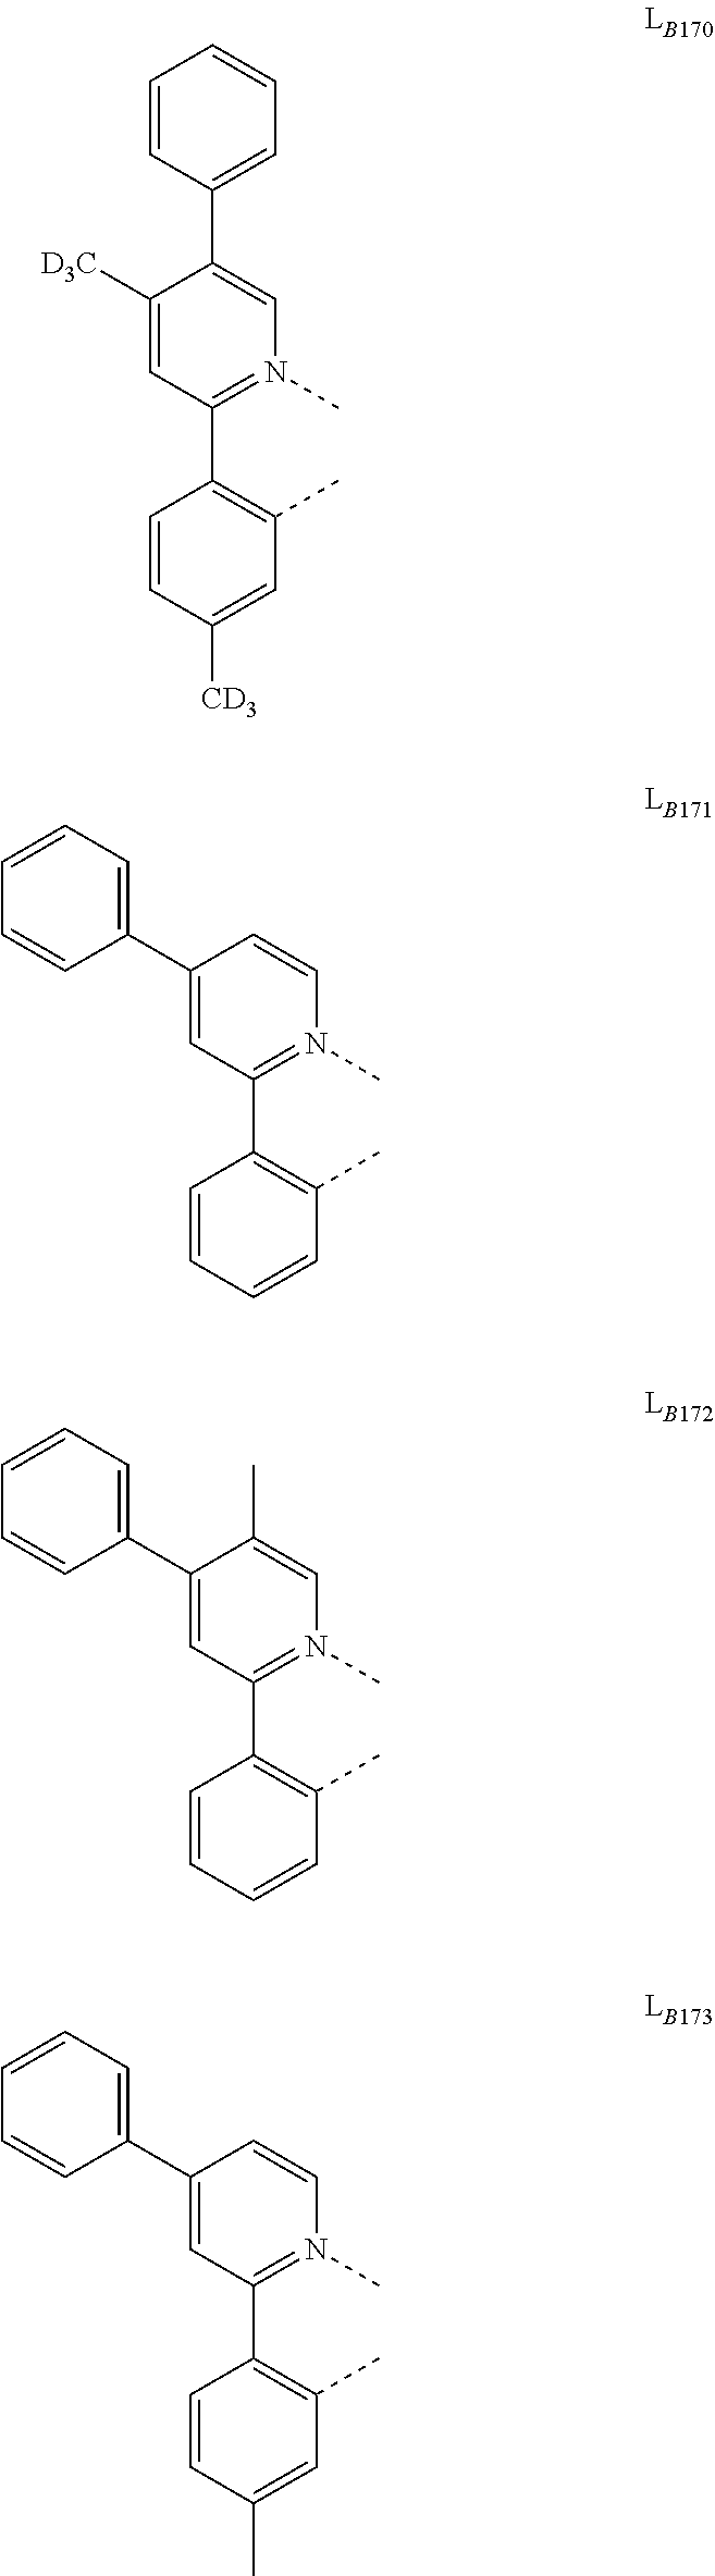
C1([D3C])=CC(C2=C(C)C=C([CD3])C=C2)=N(C)C=C1C1=CC=CC=C1.C1(C2=CC=CC=C2)=CC(C2=C(C)C=CC=C2)=N(C)C=C1.C1(C2=CC=CC=C2)=CC(C2=C(C)C=CC=C2)=N(C)C=C1C.C1(C2=CC=CC=C2)=CC(C2=C(C)C=C(C)C=C2)=N(C)C=C1
